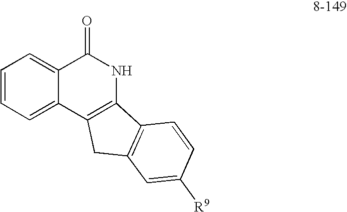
C1=CC=C2C(=C1)C(=O)NC1=C2CC2=C1C=CC([R9])=C2
